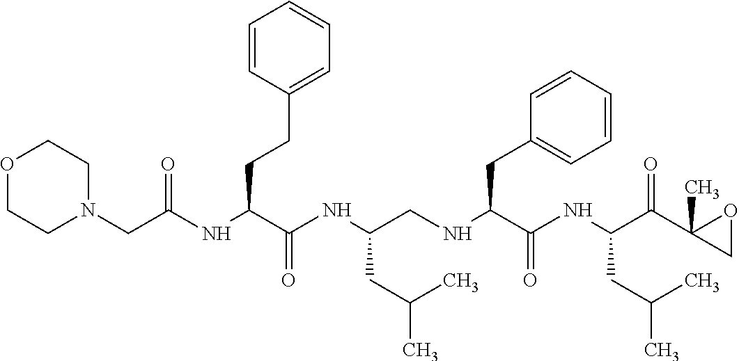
N1(CC(NC(C(NC(CNC(C(NC(C(C2(C)CO2)=O)CC(C)C)=O)CC2=CC=CC=C2)CC(C)C)=O)CCC2=CC=CC=C2)=O)CCOCC1
